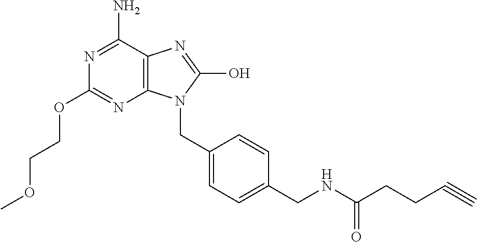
N1=C(N)C2=C(N=C1OCCOC)N(CC1=CC=C(CNC(CCC#C)=O)C=C1)C(O)=N2
